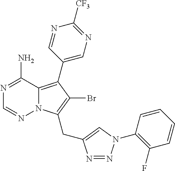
C1(C2=C3N(C(CC4=CN(C5=C(F)C=CC=C5)N=N4)=C2Br)N=CN=C3N)=CN=C([CF3])N=C1
